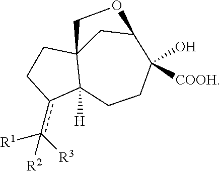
C1Cc(c([R3])([R1])[R2])C2([H])C13CC(C([COOH])(O)CC2)OC3
